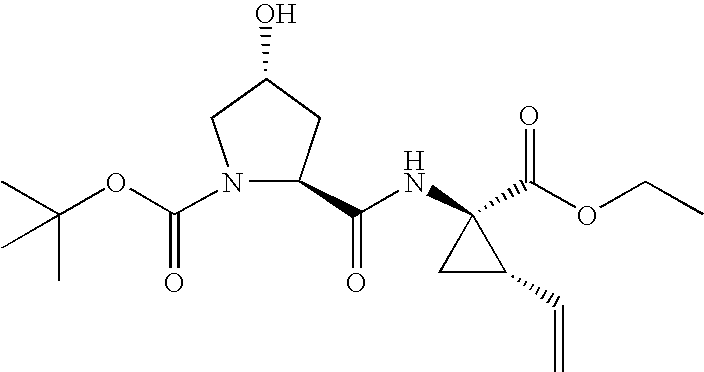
N1(C(OC(C)(C)C)=O)C(C(=O)NC2(C(OCC)=O)CC2C=C)CC(O)C1
